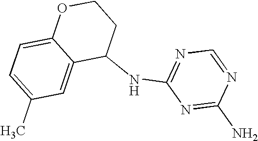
C1(NC2=NC=NC(N)=N2)CCOC2=CC=C(C)C=C12
